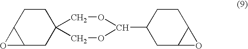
C1C2C(CC3(C1)COC(C1CC4C(CC1)O4)OC3)O2
